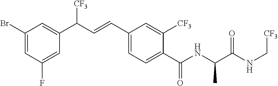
C1=C(Br)C=C(C(C=CC2=CC=C(C(NC(C(NC[CF3])=O)C)=O)C([CF3])=C2)[CF3])C=C1F
